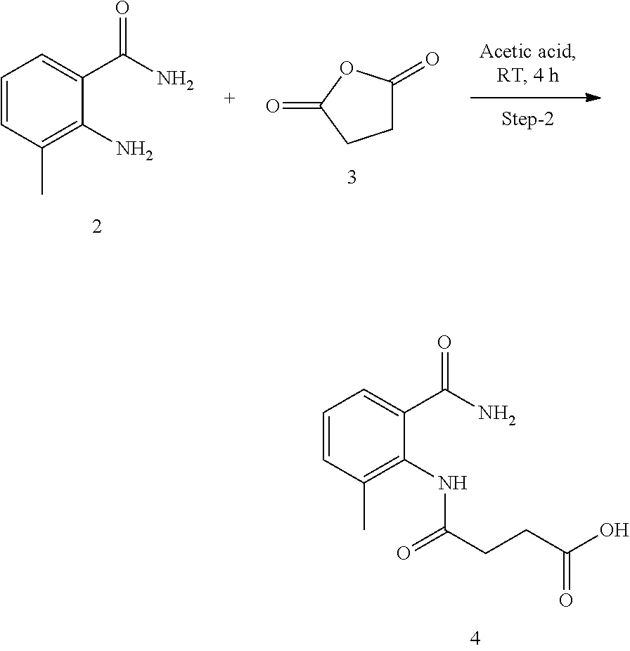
C1=CC(C)=C(N)C(C(=O)N)=C1.C1C(=O)OC(=O)C1.C1=CC(C)=C(NC(CCC(O)=O)=O)C(C(=O)N)=C1
